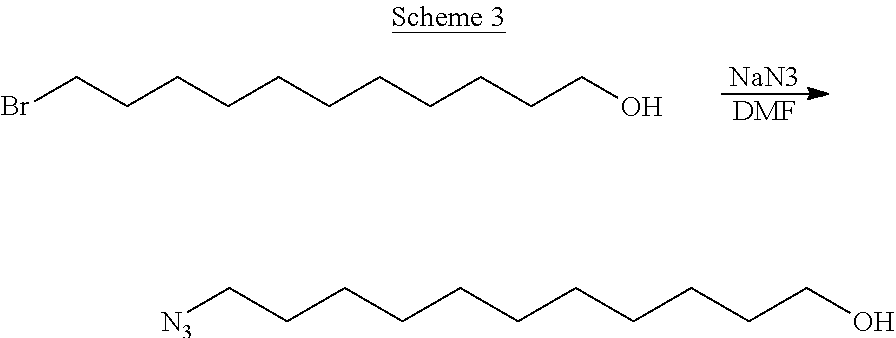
[NaN3].[DMF].BrCCCCCCCCCCCO.[N3]CCCCCCCCCCCO
